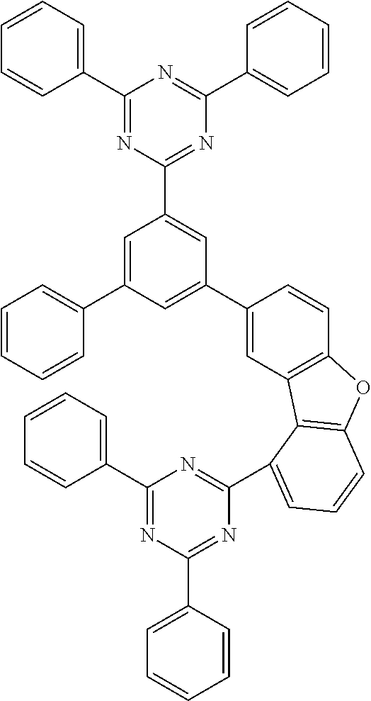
C1(C2=NC(C3=CC(C4=CC5=C(C=C4)OC4=C5C(C5=NC(C6=CC=CC=C6)=NC(C6=CC=CC=C6)=N5)=CC=C4)=CC(C4=CC=CC=C4)=C3)=NC(C3=CC=CC=C3)=N2)=CC=CC=C1
